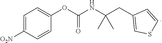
C1=C([O2N])C=CC(OC(=O)NC(CC2=CSC=C2)(C)C)=C1
